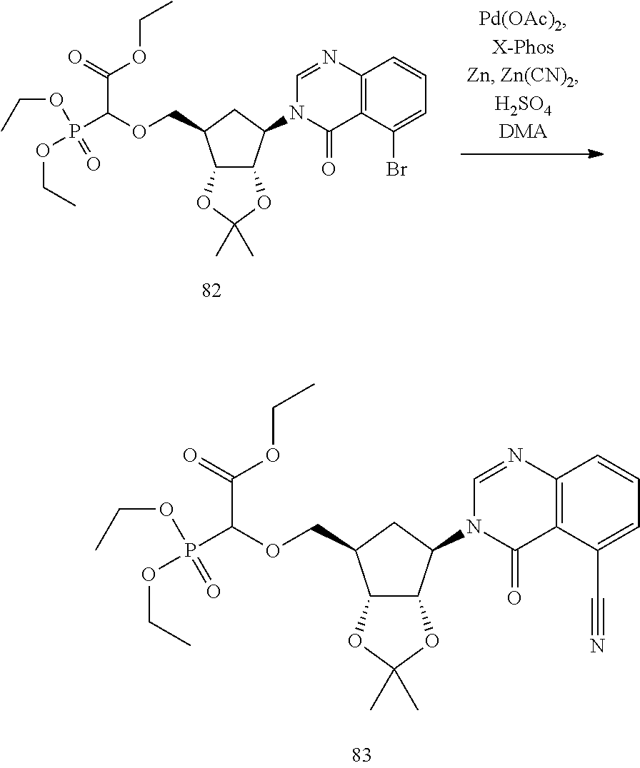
C12C(C(N3C(=O)C4=C(C=CC=C4C#N)N=C3)CC1COC(P(OCC)(=O)OCC)C(=O)OCC)OC(C)(C)O2.C12C(C(N3C(=O)C4=C(C=CC=C4Br)N=C3)CC1COC(P(OCC)(=O)OCC)C(=O)OCC)OC(C)(C)O2
